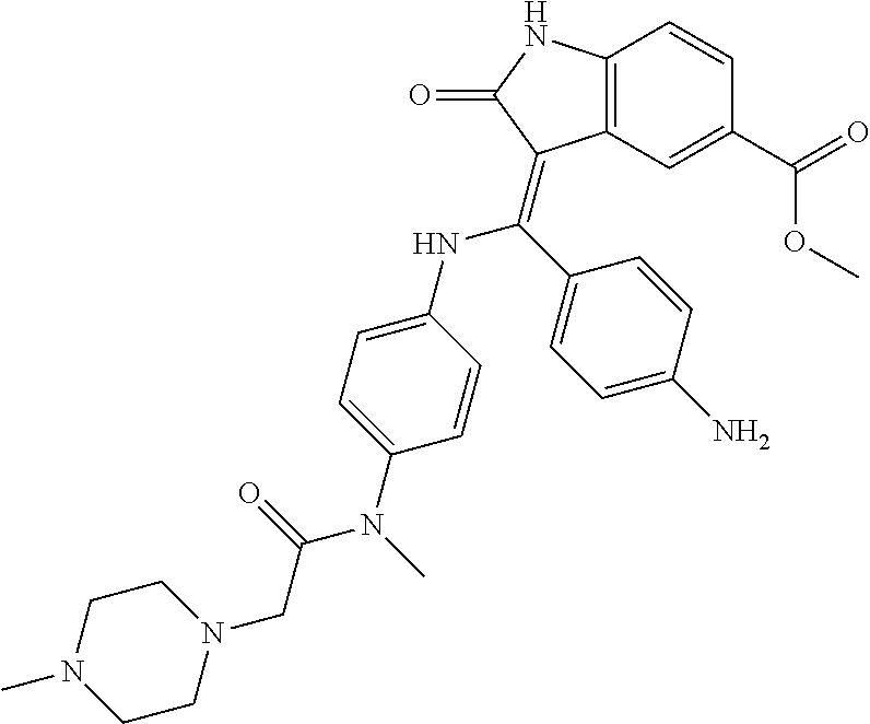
C12=C(NC(=O)C1=C(C1=CC=C(N)C=C1)NC1=CC=C(N(C(CN3CCN(C)CC3)=O)C)C=C1)C=CC(C(=O)OC)=C2
